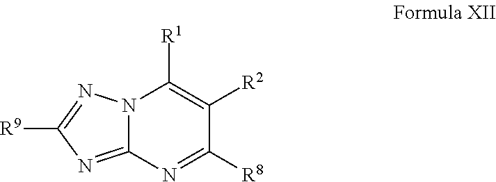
N12C(=NC([R9])=N1)N=C([R8])C([R2])=C2[R1]
